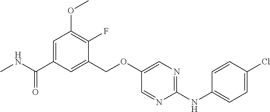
C1(COC2=CN=C(NC3=CC=C(Cl)C=C3)N=C2)=CC(C(NC)=O)=CC(OC)=C1F
